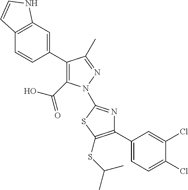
C1(C2=C(C(O)=O)N(C3=NC(C4=CC=C(Cl)C(Cl)=C4)=C(SC(C)C)S3)N=C2C)=CC2=C(C=C1)C=CN2
